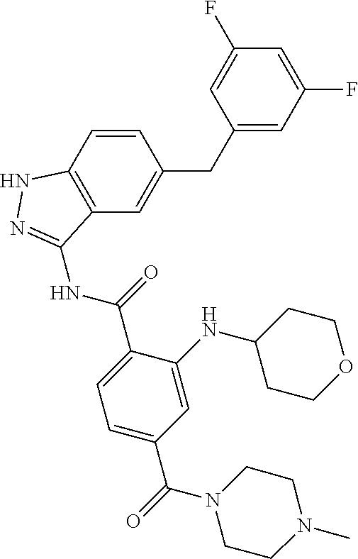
C1(CC2=CC3=C(C=C2)NN=C3NC(=O)C2=CC=C(C(=O)N3CCN(C)CC3)C=C2NC2CCOCC2)=CC(F)=CC(F)=C1
